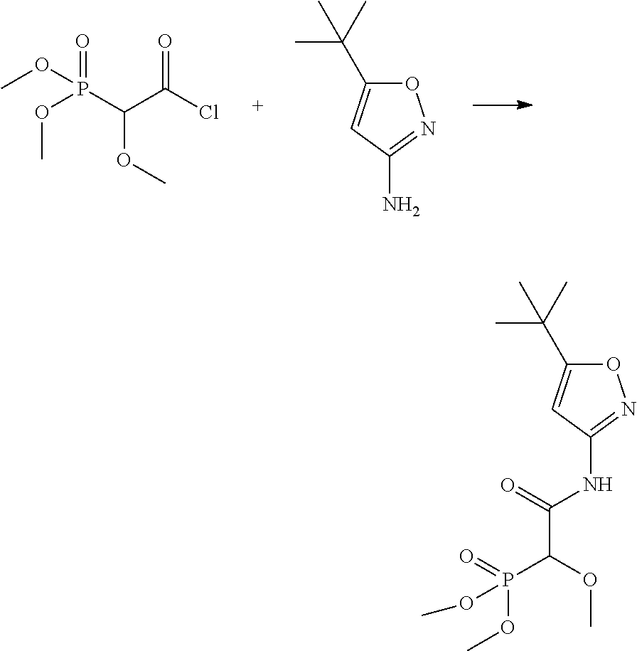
COP(C(C(Cl)=O)OC)(OC)=O.O1C(C(C)(C)C)=CC(N)=N1.O1C(C(C)(C)C)=CC(NC(C(P(OC)(=O)OC)OC)=O)=N1
